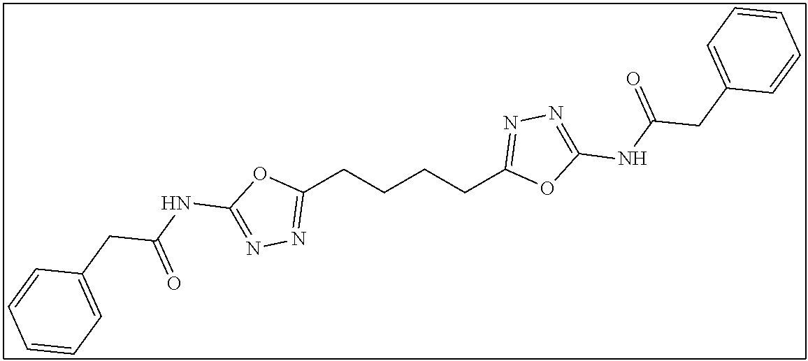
C1(CCCCC2=NN=C(NC(CC3=CC=CC=C3)=O)O2)=NN=C(NC(CC2=CC=CC=C2)=O)O1
